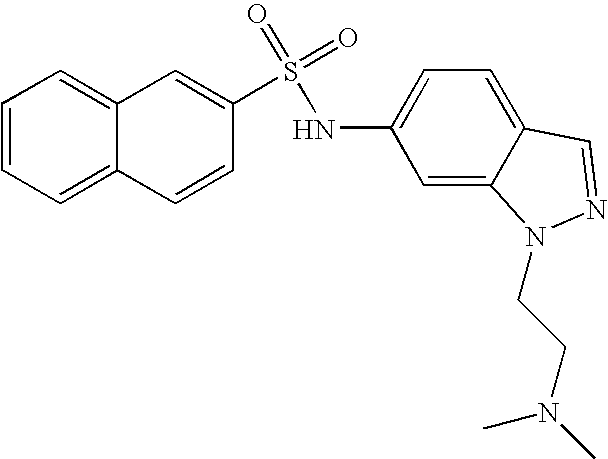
C1=CC=C2C(=C1)C=C(S(=O)(NC1=CC=C3C(=C1)N(CCN(C)C)N=C3)=O)C=C2
